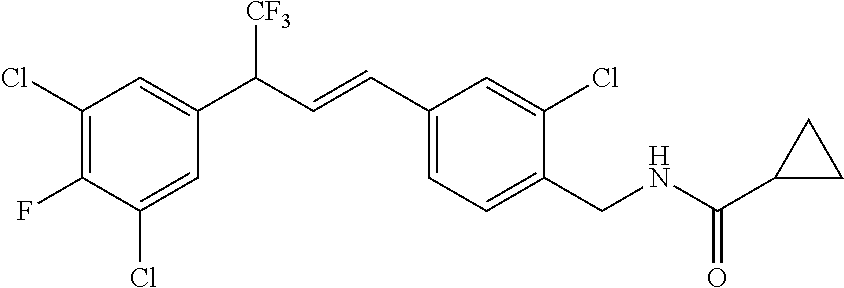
C1(Cl)=CC(C(C=CC2=CC=C(CNC(C3CC3)=O)C(Cl)=C2)[CF3])=CC(Cl)=C1F
